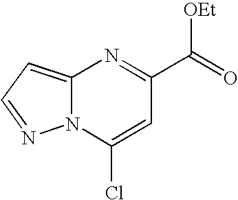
N12C(=CC=N1)N=C(C(=O)[OEt])C=C2Cl
